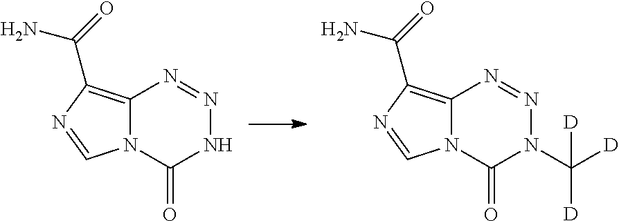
C12=C(C(=O)N)N=CN1C(=O)NN=N2.C12=C(C(=O)N)N=CN1C(=O)N(C([D])([D])[D])N=N2
